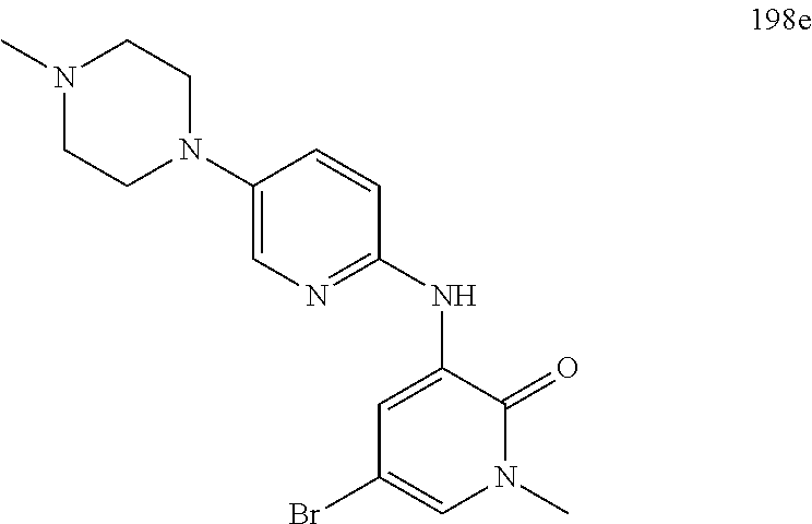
C1(Br)=CN(C)C(=O)C(NC2=NC=C(N3CCN(C)CC3)C=C2)=C1
